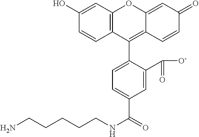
C1(C(=O)NCCCCCN)=CC=C(C2=C3C(=CC(=O)C=C3)OC3=C2C=CC(O)=C3)C(C(=O)[O-])=C1
